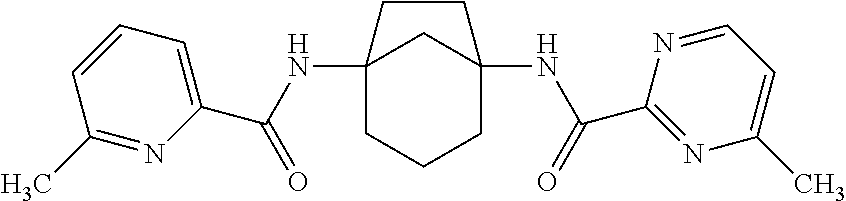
C12(NC(C3=CC=CC(C)=N3)=O)CCCC(NC(C3=NC(C)=CC=N3)=O)(C1)CC2
